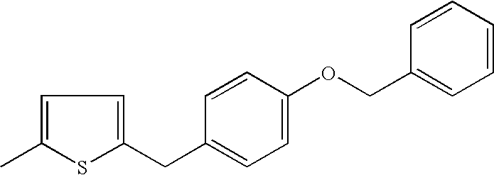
C1=C(C)SC(CC2=CC=C(OCC3=CC=CC=C3)C=C2)=C1
